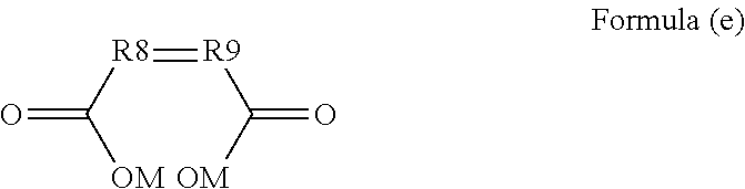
[OM]C([R8]=[R9]C([OM])=O)=O
